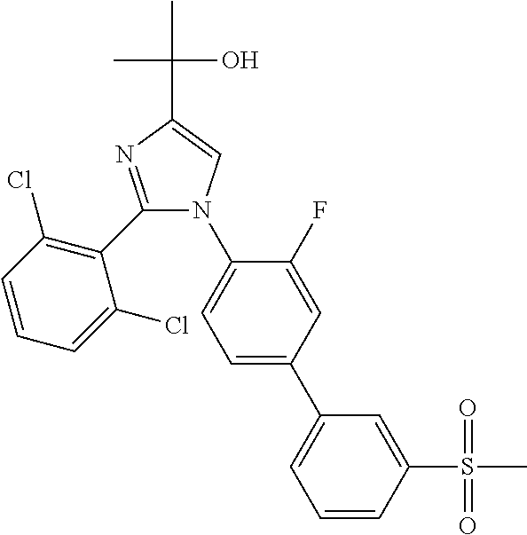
C1=CC(S(=O)(=O)C)=CC(C2=CC=C(N3C(C4=C(Cl)C=CC=C4Cl)=NC(C(C)(O)C)=C3)C(F)=C2)=C1
